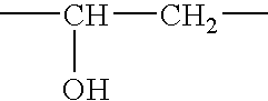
OC(CC)C
